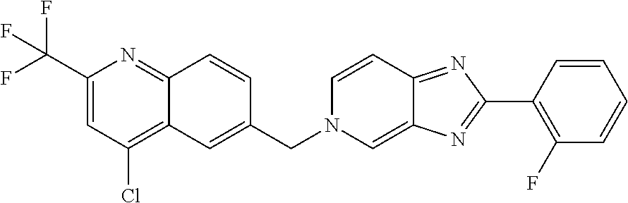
C12=NC(C(F)(F)F)=CC(Cl)=C1C=C(CN1C=C3C(=NC(C4=C(F)C=CC=C4)=N3)C=C1)C=C2
